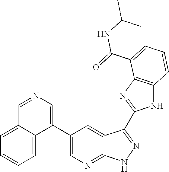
C1(C2=CN=C3C(=C2)C(C2=NC4=C(N2)C=CC=C4C(=O)NC(C)C)=NN3)=CN=CC2=CC=CC=C12
